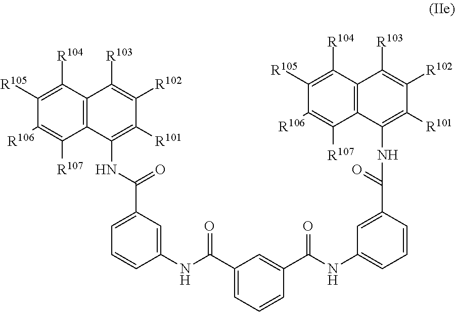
C12=C(C([R104])=C([R105])C([R106])=C1[R107])C([R103])=C([R102])C([R101])=C2NC(=O)C1=CC=CC(NC(C2=CC=CC(C(NC3=CC=CC(C(=O)NC4=C([R101])C([R102])=C([R103])C5=C4C([R107])=C([R106])C([R105])=C5[R104])=C3)=O)=C2)=O)=C1
